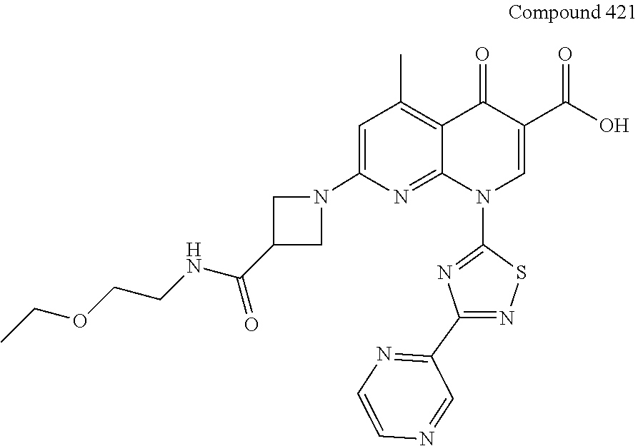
C1=C(N2CC(C(NCCOCC)=O)C2)N=C2C(=C1C)C(=O)C(C(O)=O)=CN2C1=NC(C2=NC=CN=C2)=NS1
